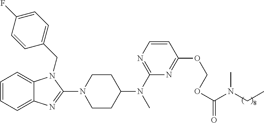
C1=CC=C2C(=C1)N(CC1=CC=C(F)C=C1)C(N1CCC(N(C3=NC=CC(OCOC(=O)N(C)CC)=N3)C)CC1)=N2
